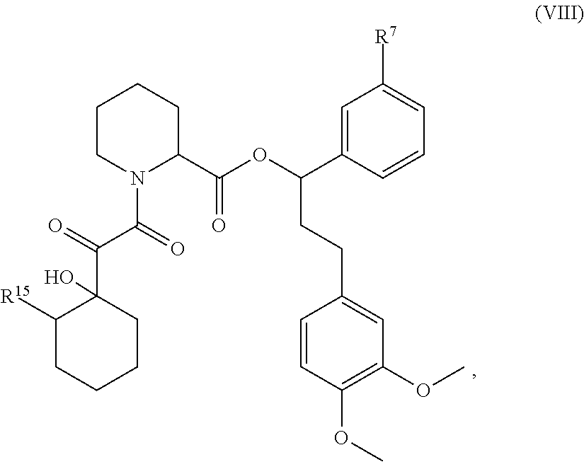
C1CN(C(=O)C(=O)C2(O)C([R15])CCCC2)C(C(OC(C2=CC([R7])=CC=C2)CCC2=CC(OC)=C(OC)C=C2)=O)CC1
